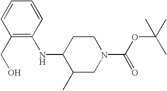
C1(CO)=C(NC2C(C)CN(C(OC(C)(C)C)=O)CC2)C=CC=C1
